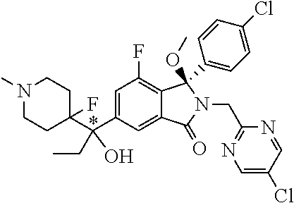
C1(C(C2=CC(F)=C3C(=C2)C(=O)N(CC2=NC=C(Cl)C=N2)C3(OC)C2=CC=C(Cl)C=C2)(CC)O)(F)CCN(C)CC1
